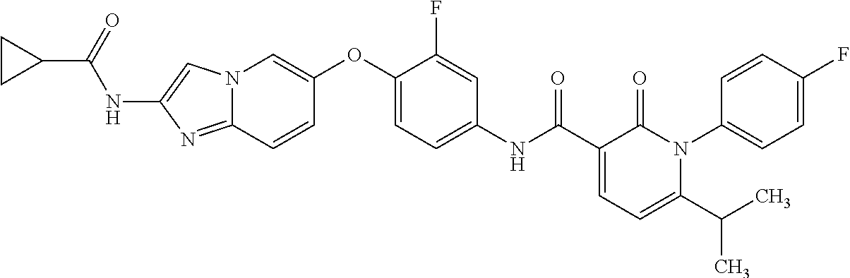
N12C(=NC(NC(C3CC3)=O)=C1)C=CC(OC1=CC=C(NC(C3=CC=C(C(C)C)N(C4=CC=C(F)C=C4)C3=O)=O)C=C1F)=C2
